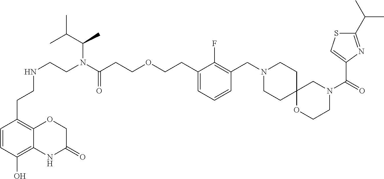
C1=CC(O)=C2C(=C1CCNCCN(C(CCOCCC1=CC=CC(CN3CCC4(CC3)OCCN(C(C3=CSC(C(C)C)=N3)=O)C4)=C1F)=O)C(C(C)C)C)OCC(=O)N2
